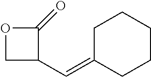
C(C1COC1=O)=C1CCCCC1
